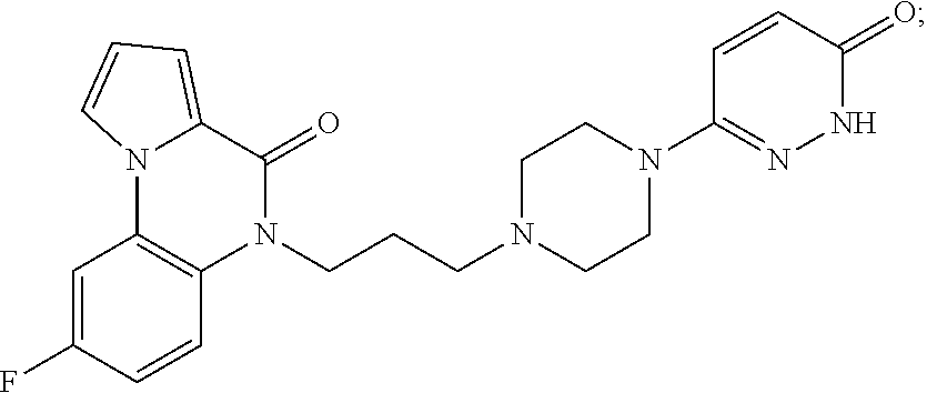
C1=C(F)C=CC2=C1N1C(=CC=C1)C(=O)N2CCCN1CCN(C2=NNC(=O)C=C2)CC1
